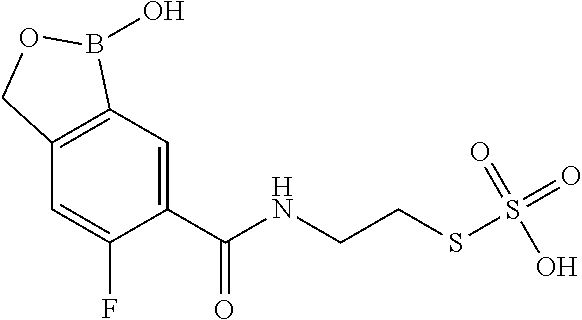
C1=C(C(NCCSS(=O)(=O)O)=O)C(F)=CC2=C1B(O)OC2
